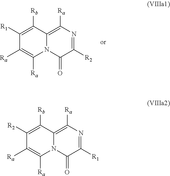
C1([R1])=C([Rb])C2=C([Ra])N=C([R2])C(=O)N2C([Ra])=C1[Ra].C1([R2])=C([Rb])C2=C([Ra])N=C([R1])C(=O)N2C([Ra])=C1[Ra]
